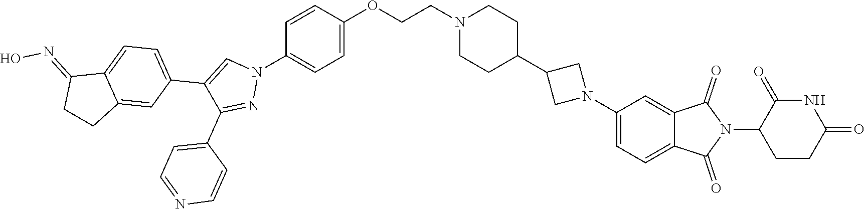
C(COC1=CC=C(N2C=C(C3=CC=C4C(=C3)CCC4=NO)C(C3=CC=NC=C3)=N2)C=C1)N1CCC(C2CN(C3=CC=C4C(=C3)C(=O)N(C3CCC(=O)NC3=O)C4=O)C2)CC1
